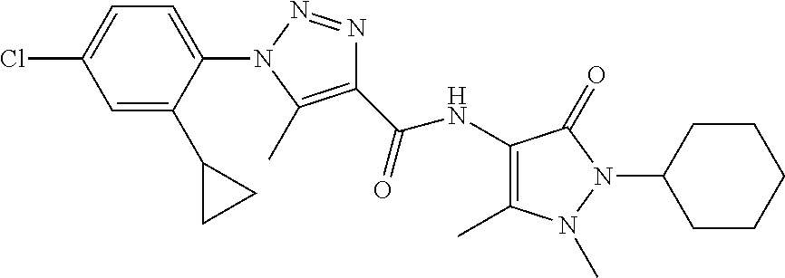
C1=C(C2CC2)C(N2C(C)=C(C(=O)NC3=C(C)N(C)N(C4CCCCC4)C3=O)N=N2)=CC=C1Cl
